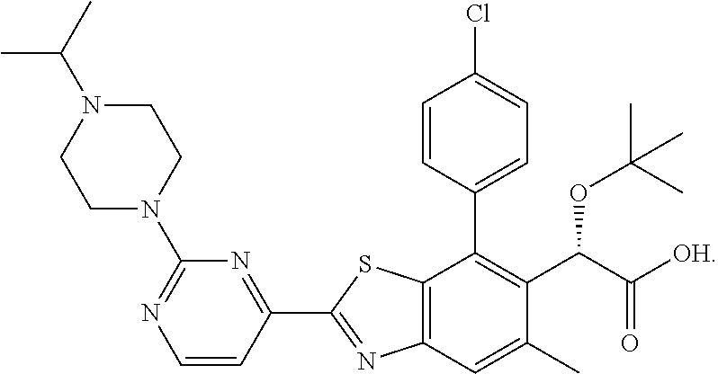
C12=C(C=C(C)C(C(C([OH])=O)OC(C)(C)C)=C1C1=CC=C(Cl)C=C1)N=C(C1=NC(N3CCN(C(C)C)CC3)=NC=C1)S2
